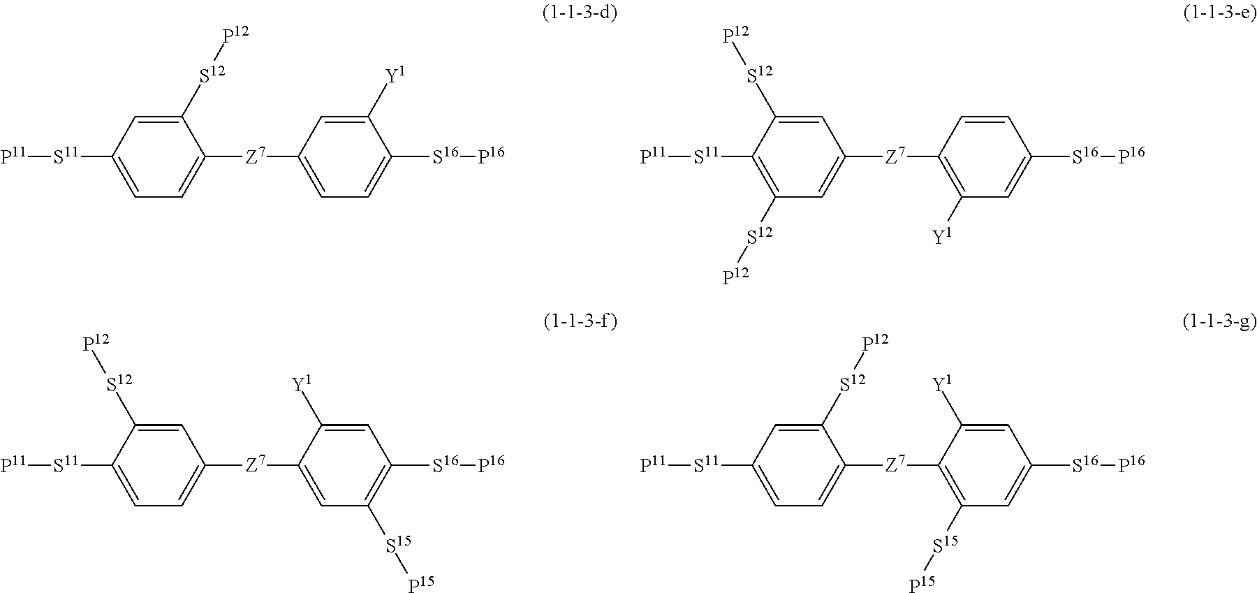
[S11]([P11])C1=CC=C([Z7]C2=CC=C([S16][P16])C([Y1])=C2)C([S12][P12])=C1.[S11]([P11])C1=C([S12][P12])C=C([Z7]C2=C([Y1])C=C([S16][P16])C=C2)C=C1[S12][P12].[S11]([P11])C1=CC=C([Z7]C2=CC([S15][P15])=C([S16][P16])C=C2[Y1])C=C1[S12][P12].[S11]([P11])C1=CC=C([Z7]C2=C([S15][P15])C=C([S16][P16])C=C2[Y1])C([S12][P12])=C1
